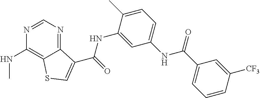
C1=NC(NC)=C2C(=N1)C(C(NC1=CC(NC(C3=CC=CC([CF3])=C3)=O)=CC=C1C)=O)=CS2
